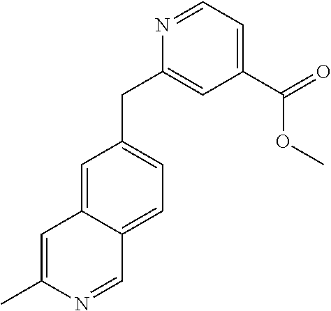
C1=C2C(=CC=C1CC1=CC(C(=O)OC)=CC=N1)C=NC(C)=C2
